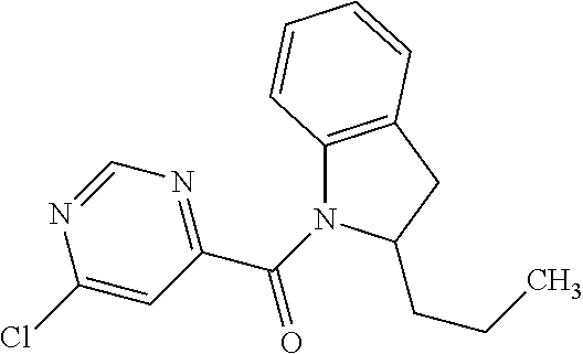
C12=C(CC(CCC)N1C(C1=NC=NC(Cl)=C1)=O)C=CC=C2
